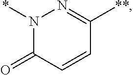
N1(*)C(=O)C=CC([**])=N1
